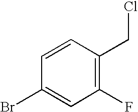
C1=CC(CCl)=C(F)C=C1Br
